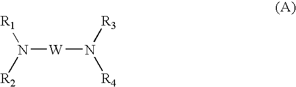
N([W]N([R4])[R3])([R2])[R1]
